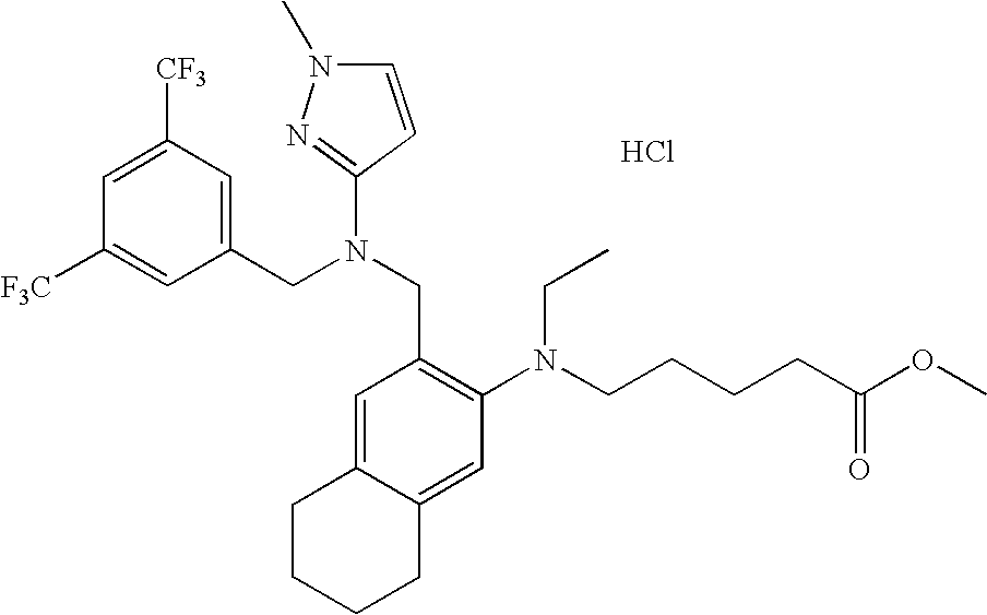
Cl.C1=C([CF3])C=C(CN(CC2=C(N(CCCCC(OC)=O)CC)C=C3C(=C2)CCCC3)C2=NN(C)C=C2)C=C1[F3C]
